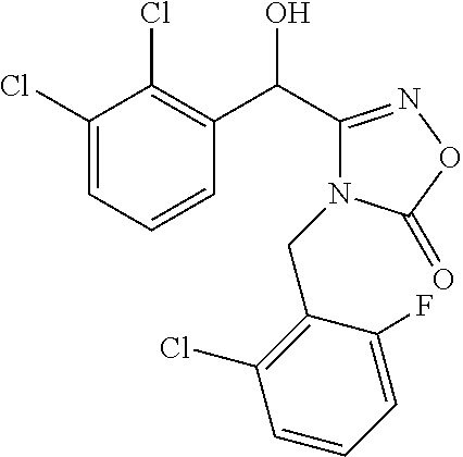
C1(Cl)=CC=CC(C(C2=NOC(=O)N2CC2=C(Cl)C=CC=C2F)O)=C1Cl
